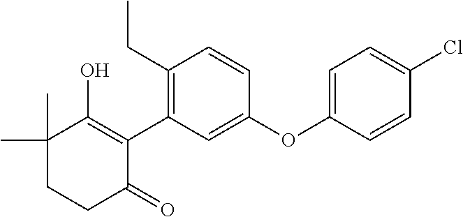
C1(C)(C)CCC(=O)C(C2=C(CC)C=CC(OC3=CC=C(Cl)C=C3)=C2)=C1O
